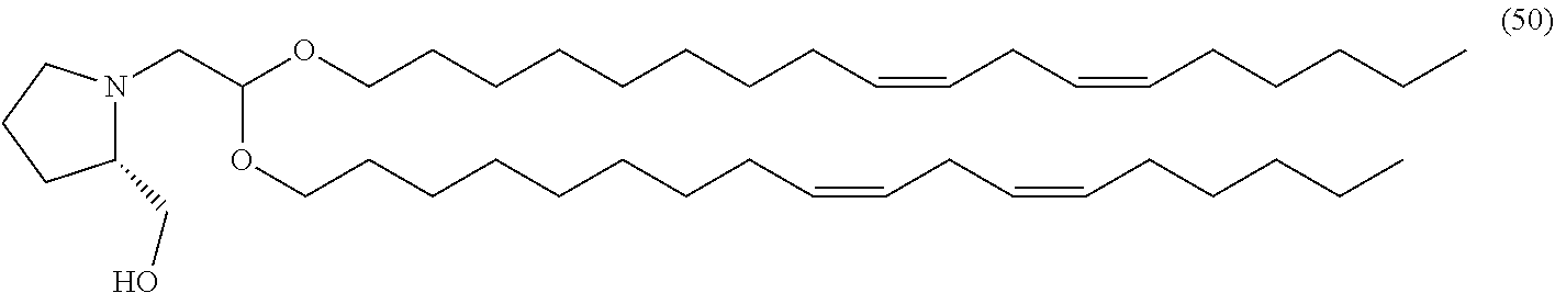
N1(CC(OCCCCCCCCC=CCC=CCCCCC)OCCCCCCCCC=CCC=CCCCCC)C(CO)CCC1
